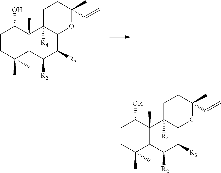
C1CC(C)(C)C2C(C)(C1O)C1([R4])C(C([R3])C2[R2])OC(C=C)(C)CC1.C1CC(C)(C)C2C(C)(C1[OR])C1([R4])C(C([R3])C2[R2])OC(C=C)(C)CC1
